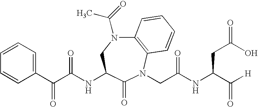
C12=C(N(CC(NC(C([H])=O)CC(=O)O)=O)C(=O)C(NC(C(C3=CC=CC=C3)=O)=O)CN1C(=O)C)C=CC=C2
